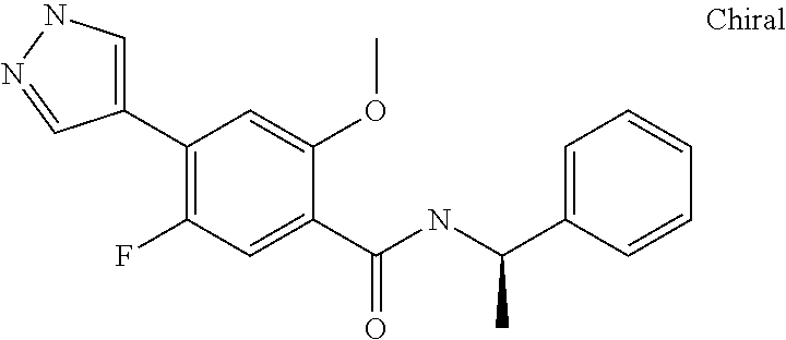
C1(C2=C(F)C=C(C(=O)NC(C3=CC=CC=C3)C)C(OC)=C2)=CNN=C1
